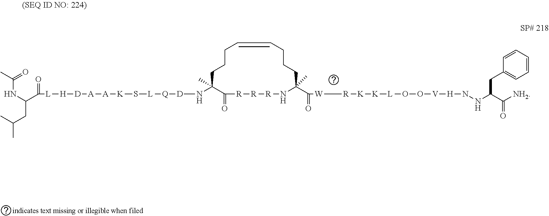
N(C1(C)C(=O)[R][R][R]NC(C(=O)[W][R][K][K][L]OO[V][H]NNC(C([NH2])=O)CC2=CC=CC=C2)(C)CCCC=CCCC1)[D][Q][L]S[K][A][A][D][H][L]C(C(CC(C)C)NC(=O)C)=O
